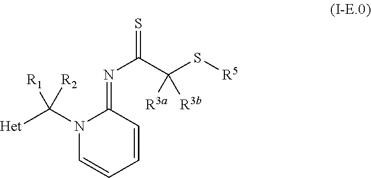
N1(C([Het])([R2])[R1])C=CC=CC1=NC(=S)C(S[R5])([R3a])[R3b]
